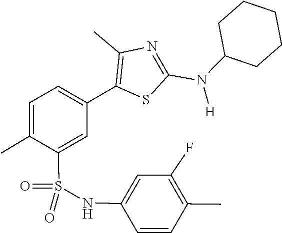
C1C(N(C2=NC(C)=C(C3=CC=C(C)C(S(=O)(NC4=CC(F)=C(C)C=C4)=O)=C3)S2)[H])CCCC1
